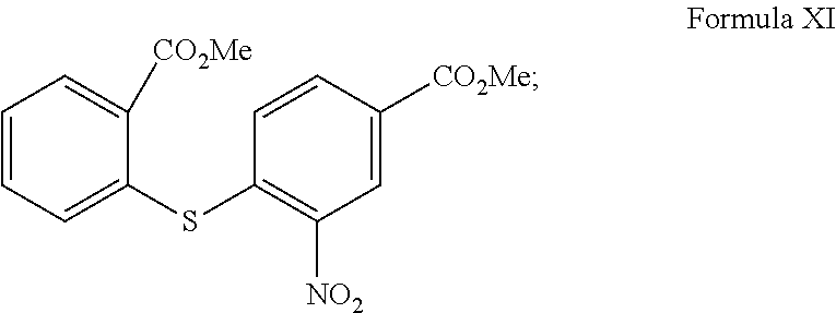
C1=C([CO2Me])C=CC(SC2=CC=CC=C2[CO2Me])=C1[NO2]
